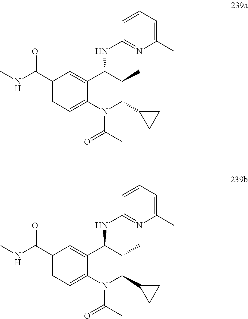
C1(C(=O)NC)=CC=C2C(=C1)C(NC1=NC(C)=CC=C1)C(C)C(C1CC1)N2C(C)=O.C1(C(=O)NC)=CC=C2C(=C1)C(NC1=NC(C)=CC=C1)C(C)C(C1CC1)N2C(C)=O
